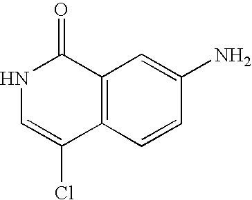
N1C=C(Cl)C2=C(C1=O)C=C(N)C=C2
